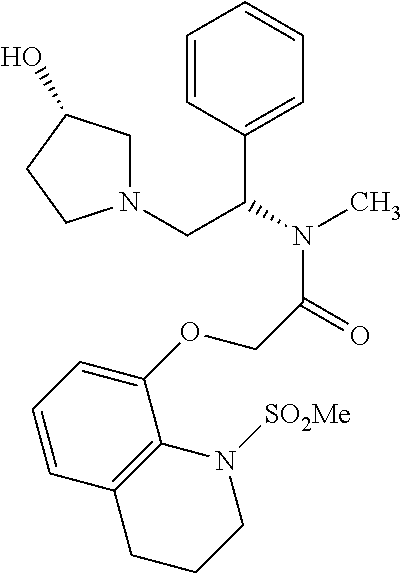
C1=CC(C(N(C)C(=O)COC2=CC=CC3=C2N([SO2Me])CCC3)CN2CC(O)CC2)=CC=C1
